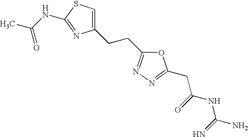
C1(CCC2=NN=C(CC(NC(N)=N)=O)O2)=CSC(NC(C)=O)=N1
